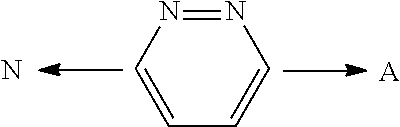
C1=CC=CN=N1.[A].N
